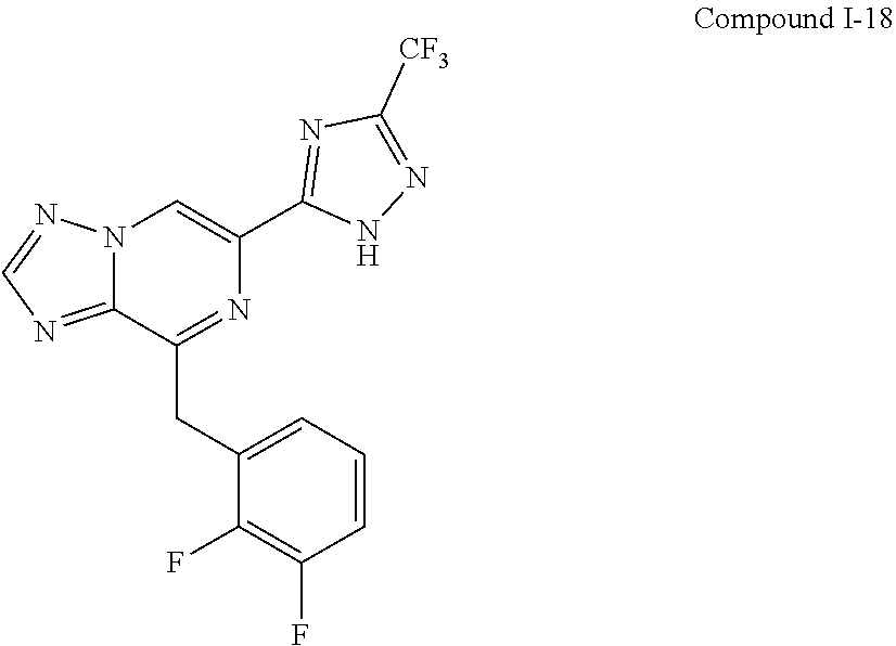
C1(CC2=NC(C3=NC([CF3])=NN3)=CN3C2=NC=N3)=CC=CC(F)=C1F
